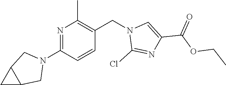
N1=C(N2CC3C(C2)C3)C=CC(CN2C(Cl)=NC(C(OCC)=O)=C2)=C1C
